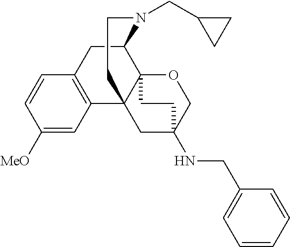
C1([MeO])=CC2=C(C=C1)CC1C34C2(CC(NCC2=CC=CC=C2)(CO3)CC4)CCN1CC1CC1
